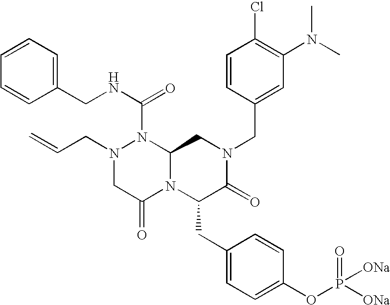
N(C(N1N(CC=C)CC(=O)N2C1CN(CC1=CC(N(C)C)=C(Cl)C=C1)C(=O)C2CC1=CC=C(OP([ONa])([ONa])=O)C=C1)=O)CC1=CC=CC=C1
